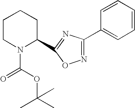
C1CN(C(OC(C)(C)C)=O)C(C2=NC(C3=CC=CC=C3)=NO2)CC1
